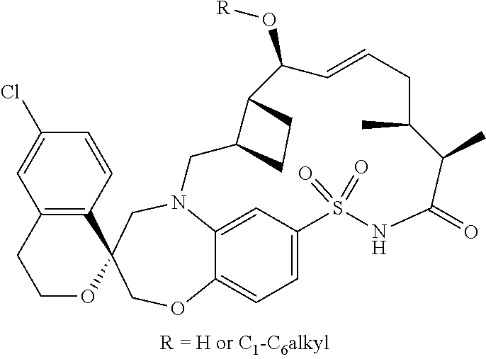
N12C3=CC(=CC=C3OCC3(C4=C(C=C(Cl)C=C4)CCO3)C1)S(=O)(=O)NC(=O)C(C)C(C)CC=CC(O[R])C1C(C2)CC1
